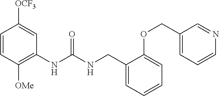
C1=CC([OMe])=C(NC(NCC2=CC=CC=C2OCC2=CC=CN=C2)=O)C=C1[OCF3]
